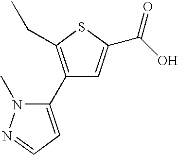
C1(C2=CC=NN2C)=C(CC)SC(C(O)=O)=C1
